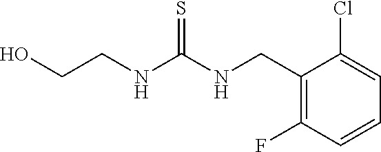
C1(CNC(NCCO)=S)=C(F)C=CC=C1Cl
